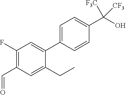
C1=C(C2=CC(F)=C(C=O)C=C2CC)C=CC(C([CF3])([F3C])O)=C1
